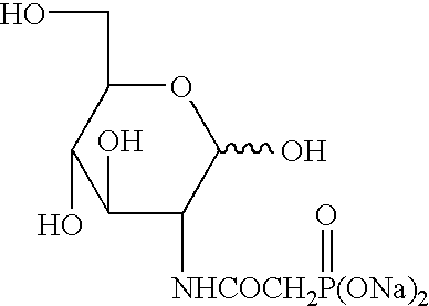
O1C(CO)C(O)C(O)C([NHCOCH2P(ONa)2]=O)C1O
